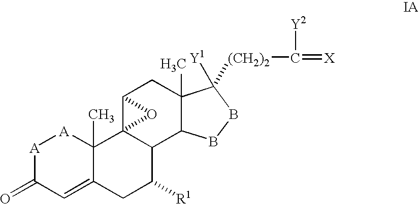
C1(=O)C=C2C(C)([A][A]1)C13C(C([R1])C2)C2C(C)(CC1O3)C([(CH2)2]C(=[X])[Y2])([Y1])BB2
